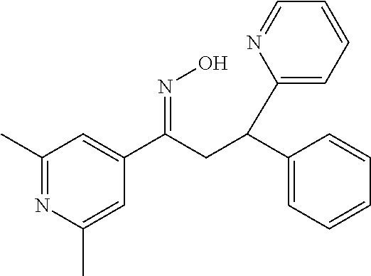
C1(C)=NC(C)=CC(C(CC(C2=CC=CC=C2)C2=CC=CC=N2)=NO)=C1
